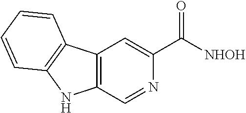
C12=C(C=NC(C(=O)[NHOH])=C1)NC1=C2C=CC=C1
